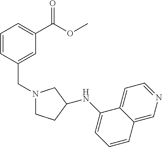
N1(CC2=CC(C(OC)=O)=CC=C2)CCC(NC2=CC=CC3=CN=CC=C23)C1
